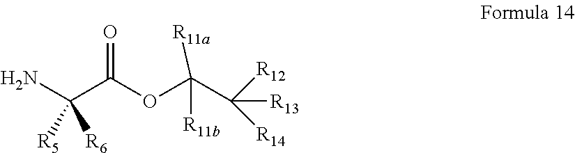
NC(C(OC(C([R13])([R14])[R12])([R11a])[R11b])=O)([R5])[R6]
